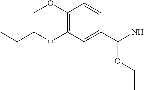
C1(OC)=C(OCCC)C=C(C(N)OCC)C=C1
